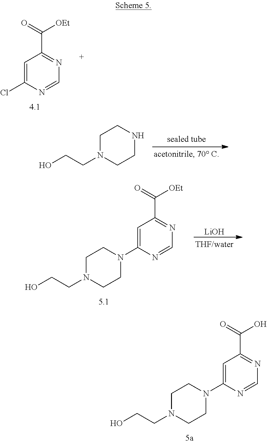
C1=C(Cl)N=CN=C1C(=O)[OEt].OCCN1CCNCC1.OCCN1CCN(C2=CC(C(=O)[OEt])=NC=N2)CC1.[LiOH].OCCN1CCN(C2=CC(C(=O)O)=NC=N2)CC1
